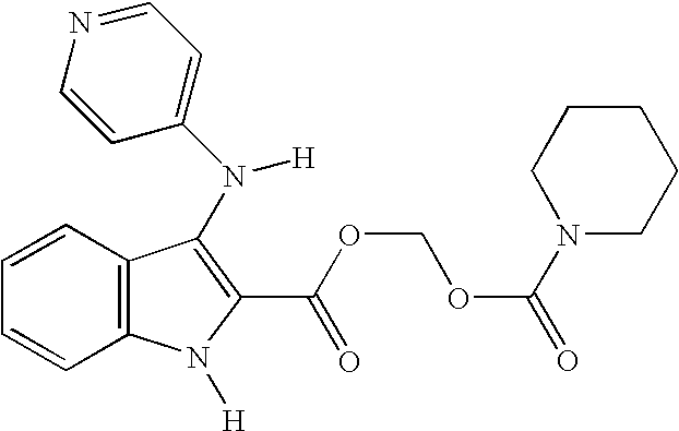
C1=CC2=C(C=C1)C(N(C1=CC=NC=C1)[H])=C(C(OCOC(N1CCCCC1)=O)=O)N2[H]
